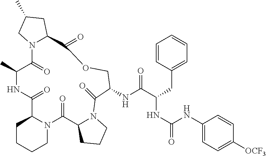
C1=CC(CC(NC(=O)NC2=CC=C([OCF3])C=C2)C(NC2COC(=O)C3N(C(=O)C(C)NC(=O)C4N(C(=O)C5N(C2=O)CCC5)CCCC4)CC(C)C3)=O)=CC=C1
